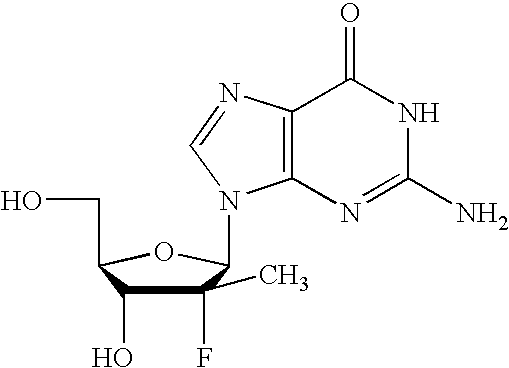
C1(C)(F)C(O)C(CO)OC1N1C2=C(N=C1)C(=O)NC(N)=N2
